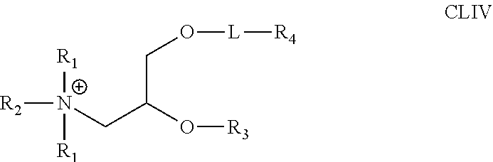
[N+](CC(O[R3])CO[L][R4])([R1])([R2])[R1]
